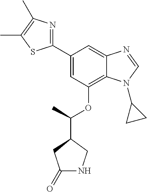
C1(C2=CC(OC(C3CC(=O)NC3)C)=C3C(=C2)N=CN3C2CC2)=NC(C)=C(C)S1
